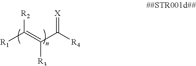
[R1]C(=C(C([R4])=[X])[R3])[R2]
